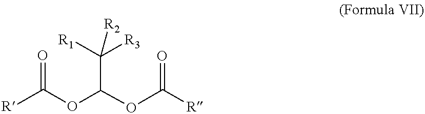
O=C([R])OC(C([R1])([R3])[R2])OC([R])=O
